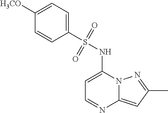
C1=C(NS(C2=CC=C([H3CO])C=C2)(=O)=O)N2C(=CC(C)=N2)N=C1
